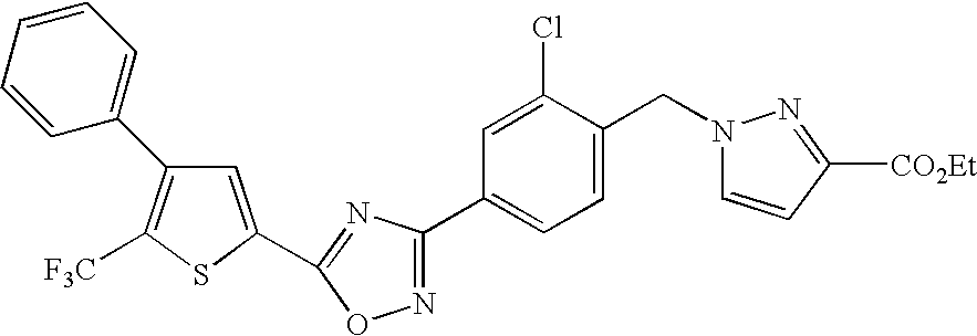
C1=C(CN2C=CC([CO2Et])=N2)C(Cl)=CC(C2=NOC(C3=CC(C4=CC=CC=C4)=C([F3C])S3)=N2)=C1
